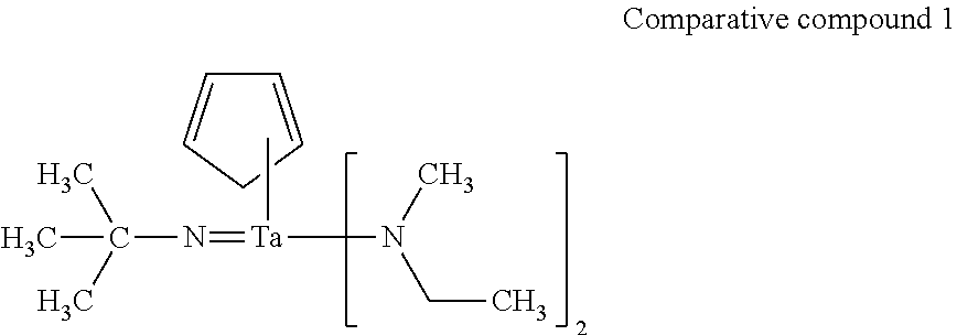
C1=CCC=C1.N(C(C)(C)C)=[Ta](C)N(CC)C
